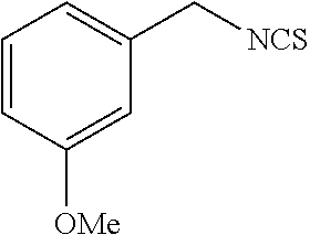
C1(C[NCS])=CC=CC([OMe])=C1
